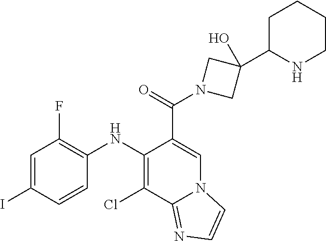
C1=C(I)C=CC(NC2=C(Cl)C3=NC=CN3C=C2C(=O)N2CC(C3NCCCC3)(O)C2)=C1F
